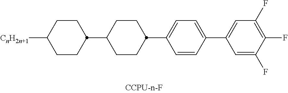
C1CC(C2CCC([CnH2n+1])CC2)CCC1C1=CC=C(C2=CC(F)=C(F)C(F)=C2)C=C1
